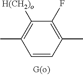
CC1=C(F)C([H(CH2)o])=C(C)C=C1
